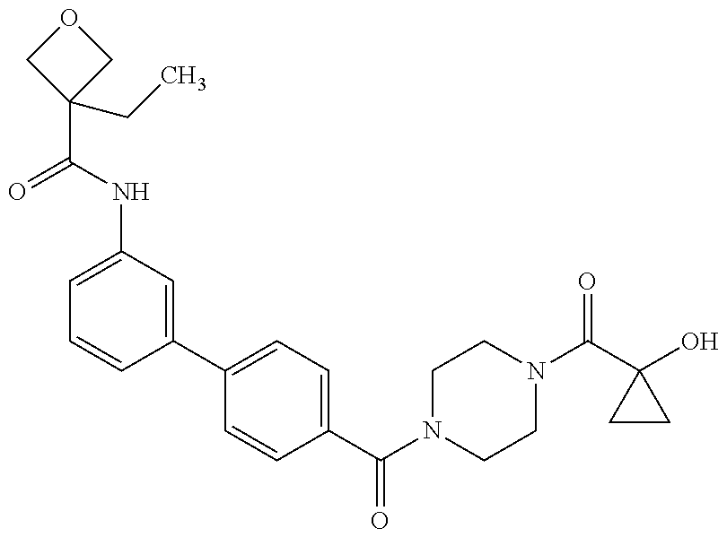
C1=C(NC(C2(CC)COC2)=O)C=C(C2=CC=C(C(N3CCN(C(C4(O)CC4)=O)CC3)=O)C=C2)C=C1
